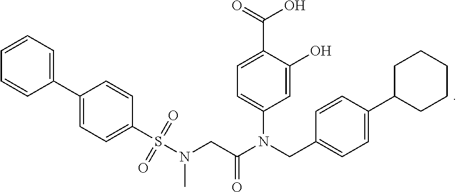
CN(CC(=O)N(CC1=CC=C(C2CCCCC2)C=C1)C1=CC=C(C(=O)O)C(O)=C1)S(C1=CC=C(C2=CC=CC=C2)C=C1)(=O)=O
